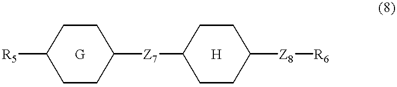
[R5]C1CCC([Z7]C2CCC([Z8][R6])CC2)CC1
